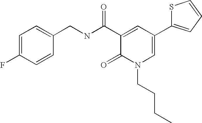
C1(CNC(C2=CC(C3=CC=CS3)=CN(CCCC)C2=O)=O)=CC=C(F)C=C1
